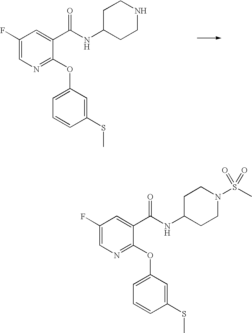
C1(F)=CN=C(OC2=CC=CC(SC)=C2)C(C(NC2CCNCC2)=O)=C1.C1(F)=CN=C(OC2=CC=CC(SC)=C2)C(C(NC2CCN(S(=O)(C)=O)CC2)=O)=C1
